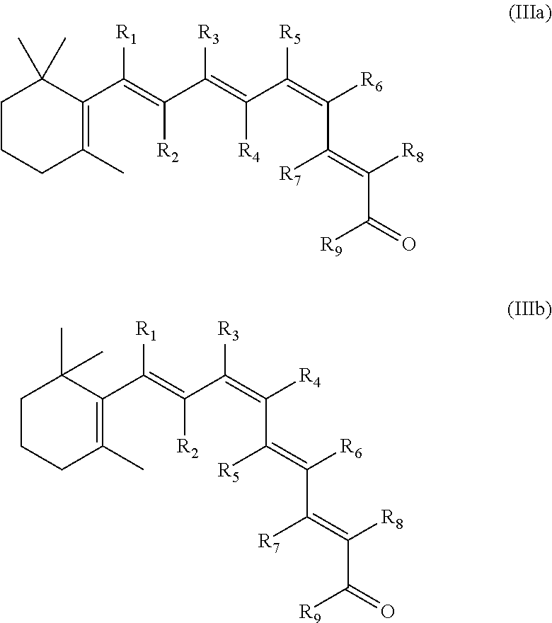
C1CCC(C)=C(C(=C(C(=C(C(=C([R6])C([R7])=C([R8])C([R9])=O)[R5])[R4])[R3])[R2])[R1])C1(C)C.C1CCC(C)=C(C(=C(C(=C(C(=C([R6])C(=C([R8])C(=O)[R9])[R7])[R5])[R4])[R3])[R2])[R1])C1(C)C
